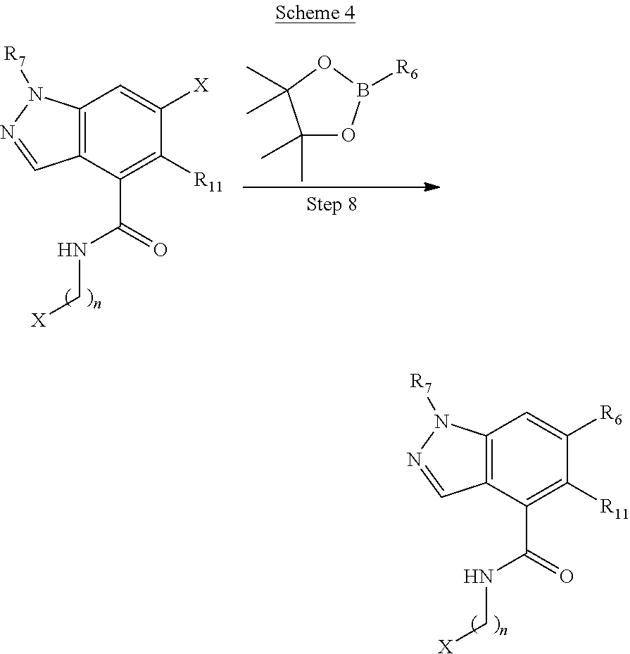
C1([R11])=C(C(NC[X])=O)C2=C(C=C1[R6])N([R7])N=C2.C1([R11])=C(C(NC[X])=O)C2=C(C=C1[X])N([R7])N=C2.C1(C)(C)OB([R6])OC1(C)C
